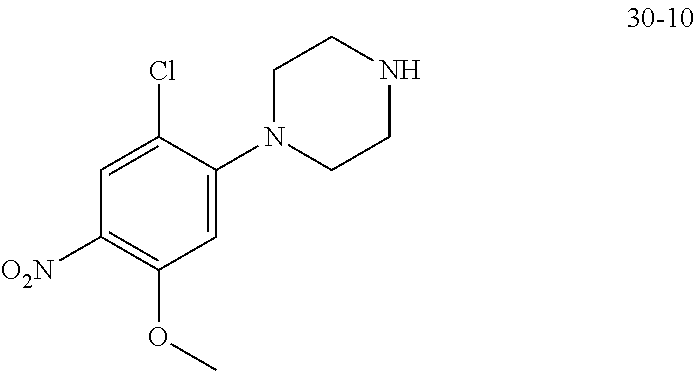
C1=C(N2CCNCC2)C(Cl)=CC([O2N])=C1OC
